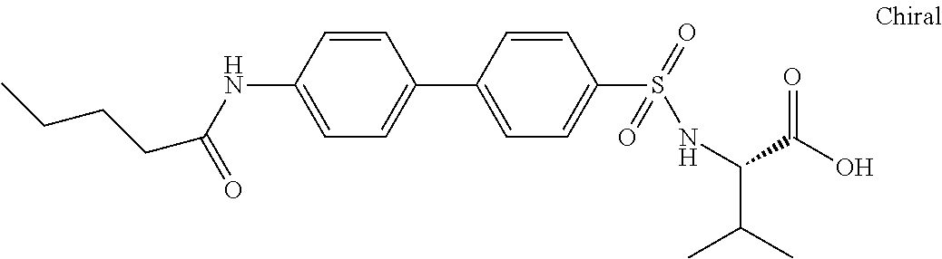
C(C(NC1=CC=C(C2=CC=C(S(=O)(=O)NC(C(C)C)C(O)=O)C=C2)C=C1)=O)CCC
